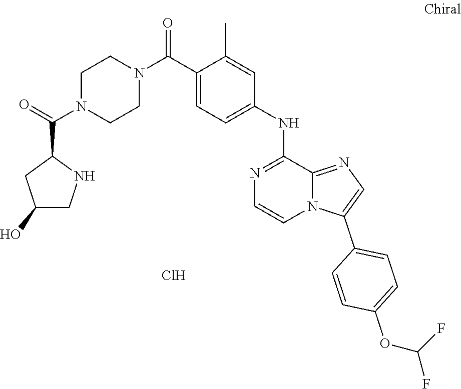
C1(C(N2CCN(C(=O)C3CC(O)CN3)CC2)=O)=CC=C(NC2=NC=CN3C2=NC=C3C2=CC=C(OC(F)F)C=C2)C=C1C.Cl
